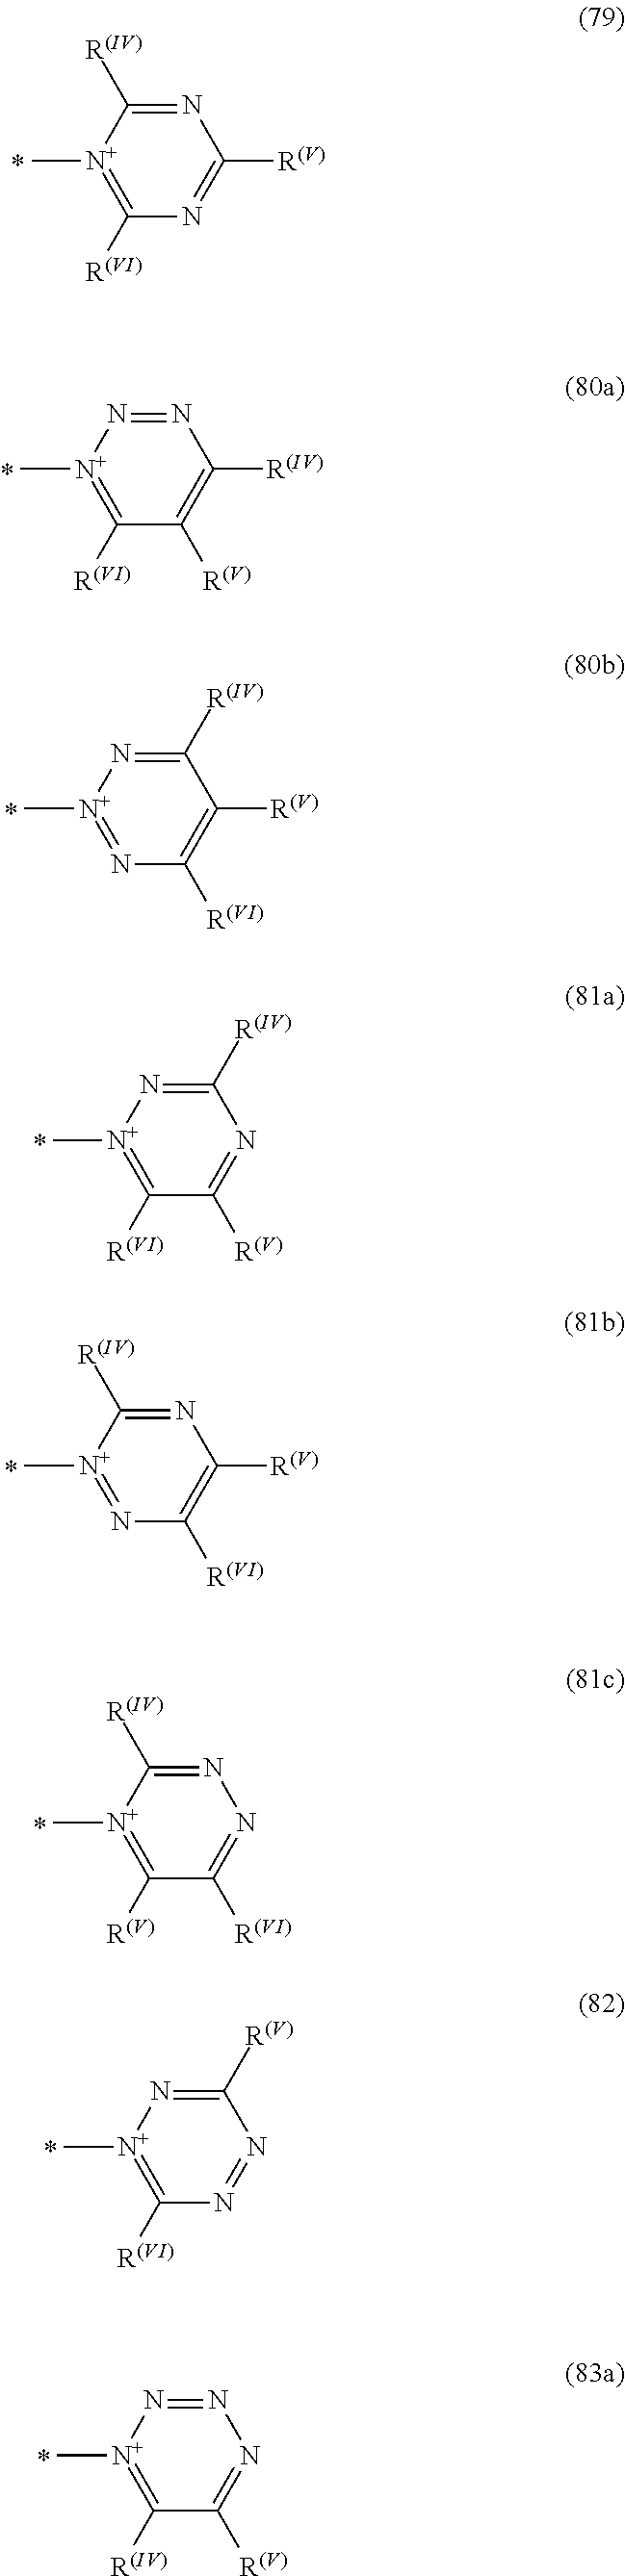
N1=C([R(IV)])[N+](C)=NC([R(VI)])=C1[R(V)].N1=C([R(IV)])[N+](C)=C([R(V)])C([R(VI)])=N1.C1([R(V)])=N[N+](C)=C([R(VI)])N=N1.N1=N[N+](C)=C([R(IV)])C([R(V)])=N1.N1=N[N+](C)=C([R(VI)])C([R(V)])=C1[R(IV)].C1([R(IV)])=N[N+](C)=NC([R(VI)])=C1[R(V)].C1([R(IV)])=N[N+](C)=C([R(VI)])C([R(V)])=N1.N1=C([R(IV)])[N+](C)=C([R(VI)])N=C1[R(V)]
